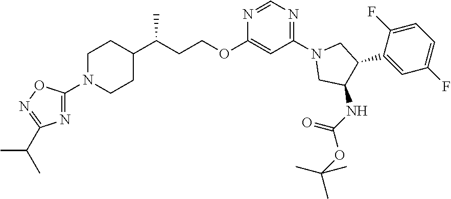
C1N(C2=NC(C(C)C)=NO2)CCC(C(CCOC2=CC(N3CC(NC(OC(C)(C)C)=O)C(C4=CC(F)=CC=C4F)C3)=NC=N2)C)C1
